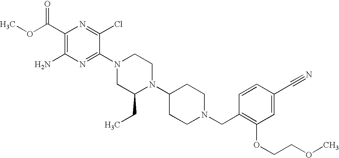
C1(C(OC)=O)=C(N)N=C(N2CC(CC)N(C3CCN(CC4=C(OCCOC)C=C(C#N)C=C4)CC3)CC2)C(Cl)=N1
